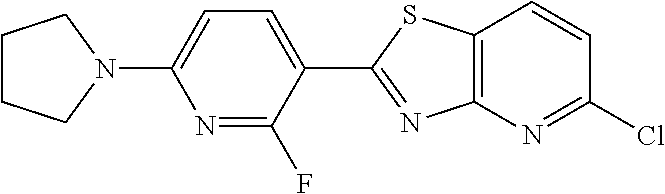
C1CCN(C2=CC=C(C3=NC4=C(C=CC(Cl)=N4)S3)C(F)=N2)C1
